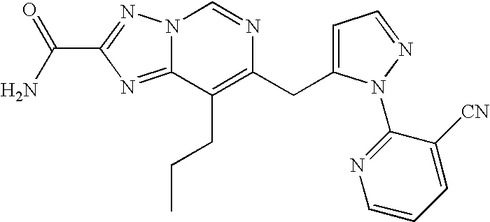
C1=C([CN])C(N2C(CC3=C(CCC)C4=NC(C(=O)N)=NN4C=N3)=CC=N2)=NC=C1
